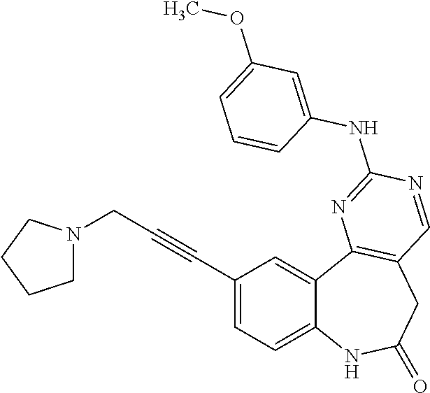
C12=CC=C(C#CCN3CCCC3)C=C1C1=C(CC(=O)N2)C=NC(NC2=CC(OC)=CC=C2)=N1
